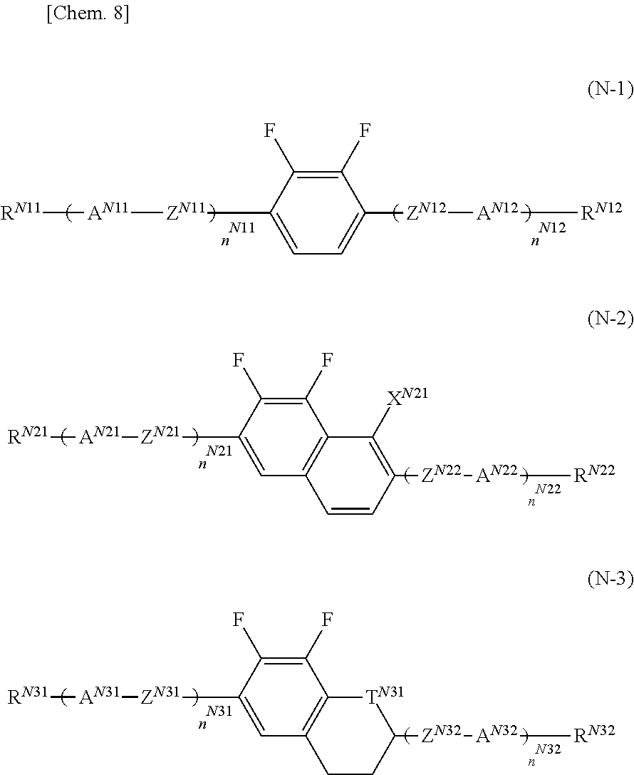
[AN11]([RN11])[ZN11]C1=CC=C([ZN12][AN12][RN12])C(F)=C1F.[AN21]([RN21])[ZN21]C1=CC2=C(C(F)=C1F)C([XN21])=C([ZN22][AN22][RN22])C=C2.[AN31]([RN31])[ZN31]C1=CC2=C(C(F)=C1F)[TN31]C([ZN32][AN32][RN32])CC2
